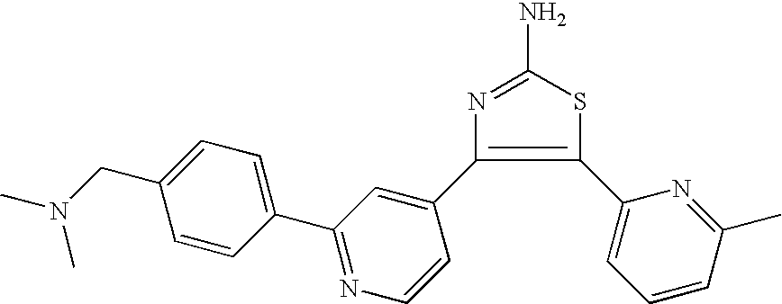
S1C(N)=NC(C2=CC(C3=CC=C(CN(C)C)C=C3)=NC=C2)=C1C1=CC=CC(C)=N1
